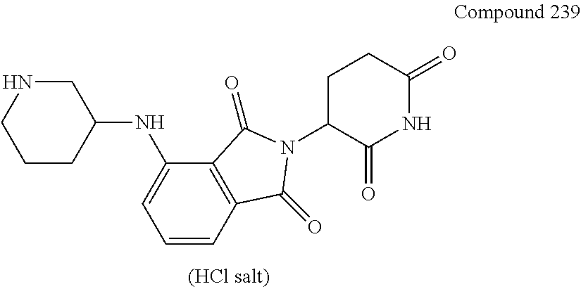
C12=C(C(=O)N(C3C(=O)NC(=O)CC3)C1=O)C(NC1CNCCC1)=CC=C2
